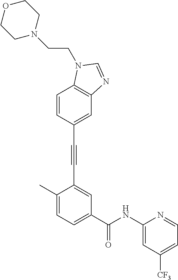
C1=CC2=C(C=C1C#CC1=CC(C(NC3=CC([CF3])=CC=N3)=O)=CC=C1C)N=CN2CCN1CCOCC1
